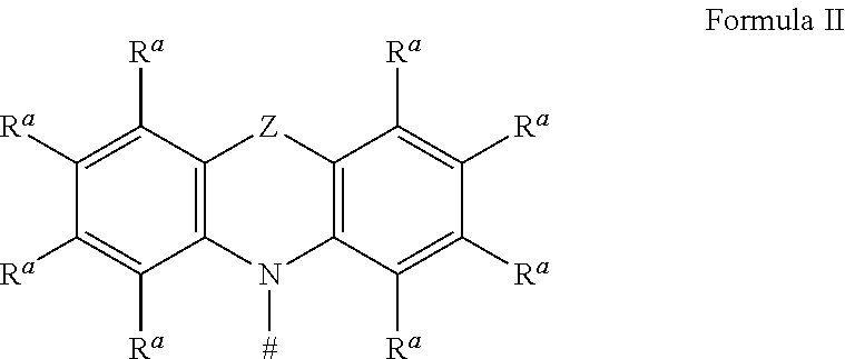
C12=C(N([#])C3=C([Z]1)C([Ra])=C([Ra])C([Ra])=C3[Ra])C([Ra])=C([Ra])C([Ra])=C2[Ra]
